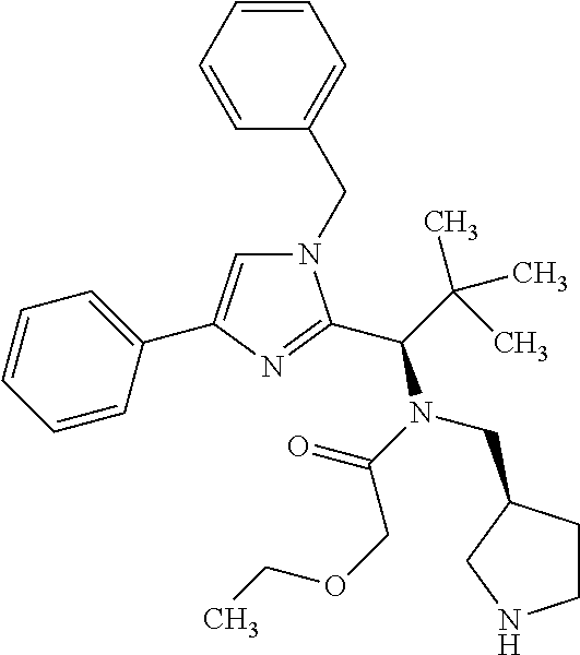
N1(CC2=CC=CC=C2)C=C(C2=CC=CC=C2)N=C1C(C(C)(C)C)N(C(=O)COCC)CC1CCNC1
